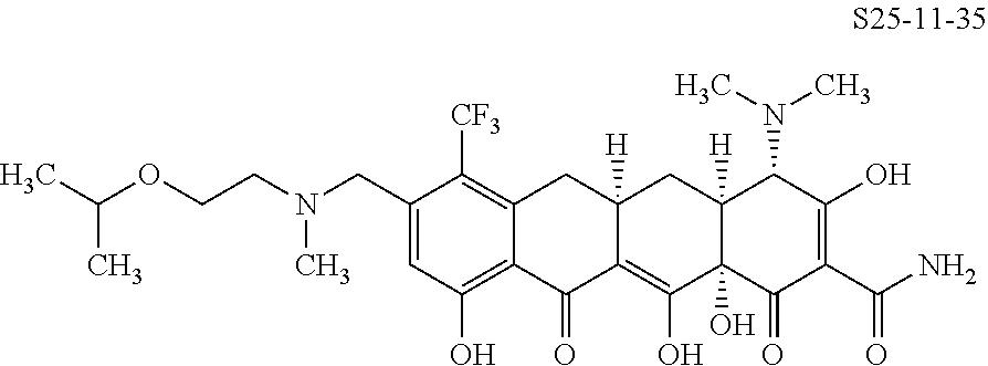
C1(CN(CCOC(C)C)C)=CC(O)=C2C(=C1[CF3])CC1([H])C(=C(O)C3(O)C([H])(C1)C(N(C)C)C(O)=C(C(N)=O)C3=O)C2=O
